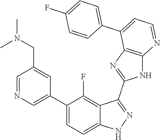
C1=NC=C(C2=CC=C3C(=C2F)C(C2=NC4=C(N2)N=CC=C4C2=CC=C(F)C=C2)=NN3)C=C1CN(C)C
